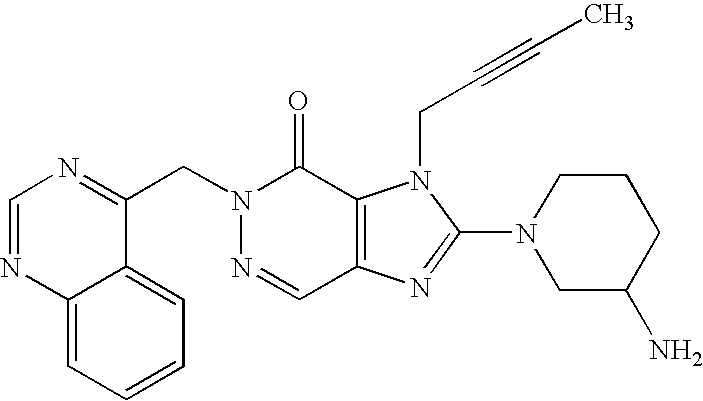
C(N1N=CC2=C(C1=O)N(CC#CC)C(N1CC(N)CCC1)=N2)C1=NC=NC2=CC=CC=C12
